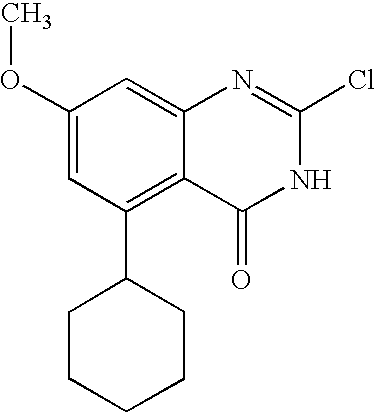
C1(OC)=CC(C2CCCCC2)=C2C(=C1)N=C(Cl)NC2=O
